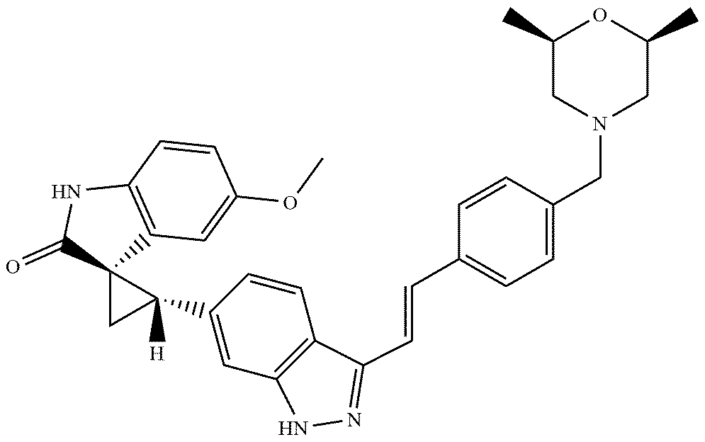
C1(=O)C2(C3=C(N1)C=CC(OC)=C3)CC2(C1=CC2=C(C=C1)C(C=CC1=CC=C(CN3CC(C)OC(C)C3)C=C1)=NN2)[H]
